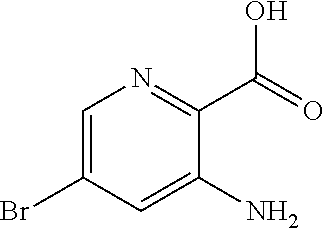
C1=C(Br)C=C(N)C(C(=O)O)=N1
